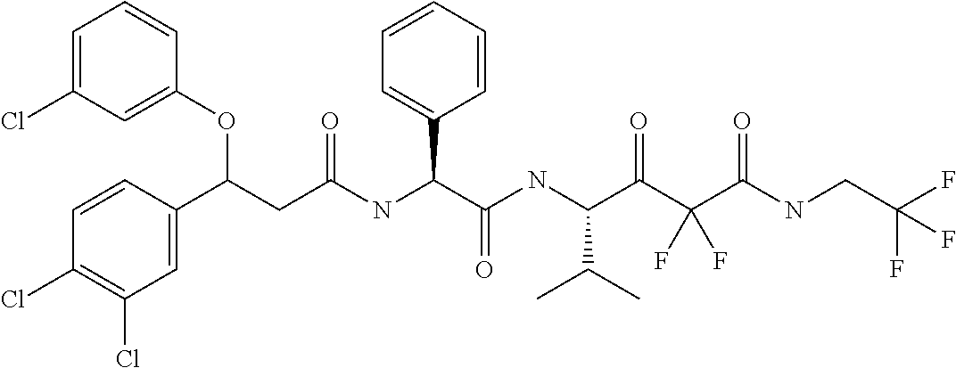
C1=C(Cl)C=C(OC(C2=CC(Cl)=C(Cl)C=C2)CC(=O)NC(C2=CC=CC=C2)C(=O)NC(C(C)C)C(=O)C(C(=O)NCC(F)(F)F)(F)F)C=C1
